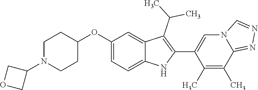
C1(OC2=CC=C3C(=C2)C(C(C)C)=C(C2=CN4C(=NN=C4)C(C)=C2C)N3)CCN(C2COC2)CC1
